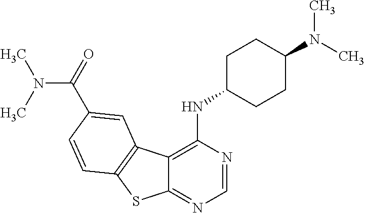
C12=NC=NC(NC3CCC(N(C)C)CC3)=C1C1=C(S2)C=CC(C(N(C)C)=O)=C1
